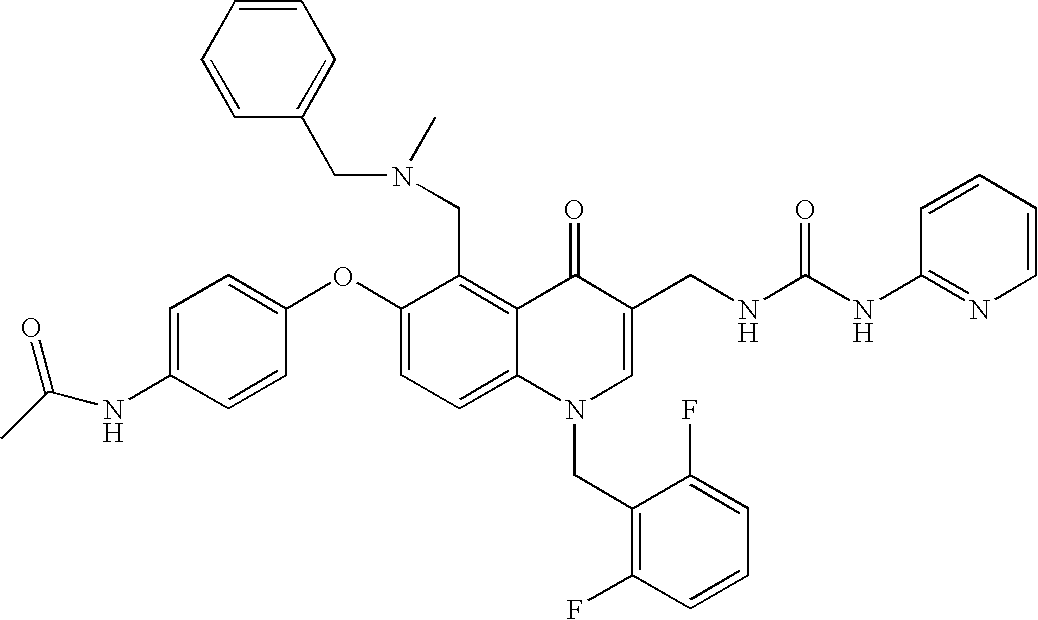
C1(OC2=CC=C(NC(C)=O)C=C2)=CC=C2C(=C1CN(C)CC1=CC=CC=C1)C(=O)C(CNC(NC1=NC=CC=C1)=O)=CN2CC1=C(F)C=CC=C1F
